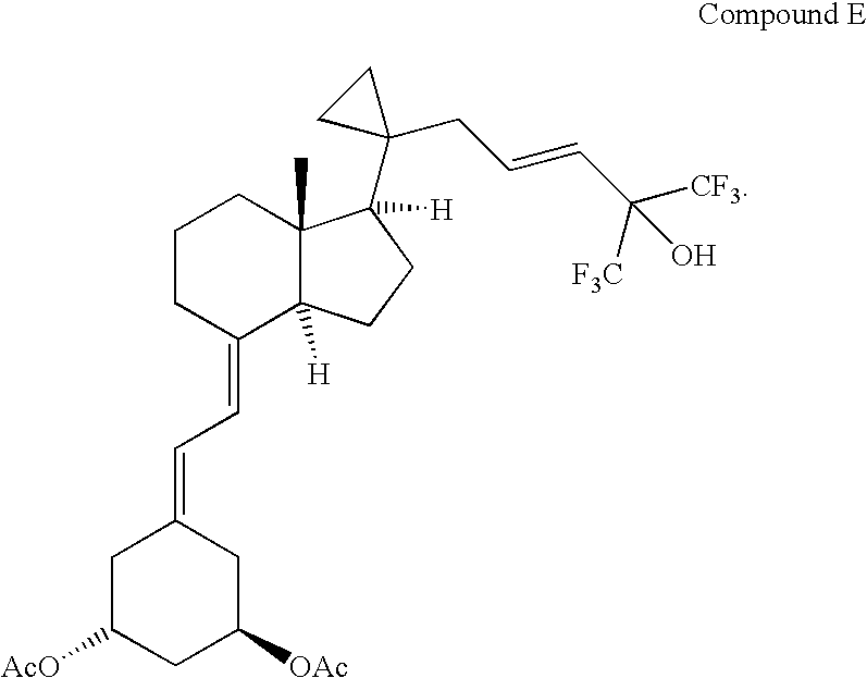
C1C([AcO])CC([OAc])CC1=CC=C1C2([H])C(C)(CCC1)C(C1(CC=CC([CF3])([F3C])O)CC1)([H])CC2
